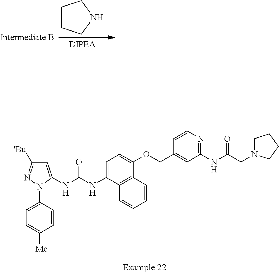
C1CCNC1.C1=C(N2C(NC(NC3=CC=C(OCC4=CC(NC(CN5CCCC5)=O)=NC=C4)C4=C3C=CC=C4)=O)=CC([tBu])=N2)C=CC([Me])=C1
